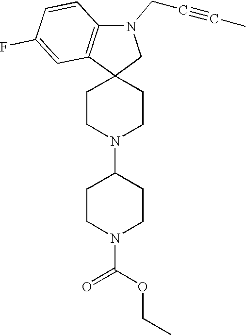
C1CN(C2CCN(C(OCC)=O)CC2)CCC12CN(CC#CC)C1=C2C=C(F)C=C1
